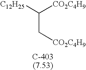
C(C[CO2C4H9])([CO2C4H9])[C12H25]
